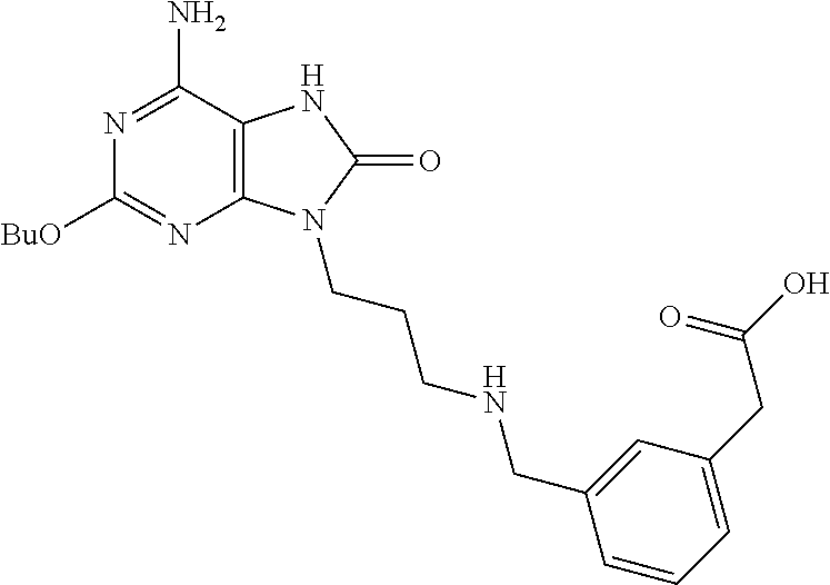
C1([BuO])=NC2=C(C(N)=N1)NC(=O)N2CCCNCC1=CC(CC(O)=O)=CC=C1
